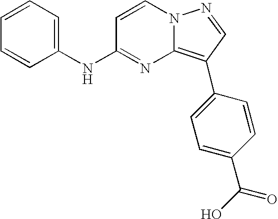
C1=CC=C(NC2=NC3=C(C4=CC=C(C(O)=O)C=C4)C=NN3C=C2)C=C1
